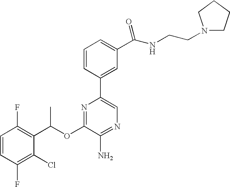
C1=CC(F)=C(C(OC2=NC(C3=CC(C(=O)NCCN4CCCC4)=CC=C3)=CN=C2N)C)C(Cl)=C1F
